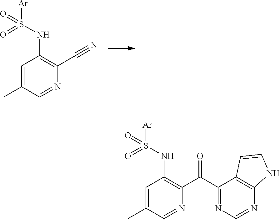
C1=C(C)C=NC(C#N)=C1NS([Ar])(=O)=O.C1=C(C)C=NC(C(C2=NC=NC3=C2C=CN3)=O)=C1NS([Ar])(=O)=O
